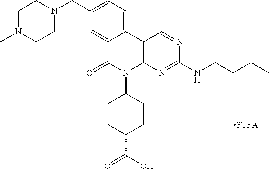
C1N(C)CCN(CC2=CC=C3C(=C2)C(=O)N(C2CCC(C(O)=O)CC2)C2=C3C=NC(NCCCC)=N2)C1
